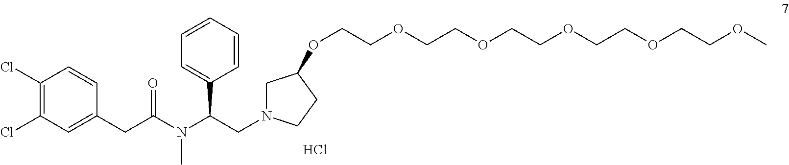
C1(Cl)=C(Cl)C=C(CC(N(C(CN2CC(OCCOCCOCCOCCOCCOC)CC2)C2=CC=CC=C2)C)=O)C=C1.Cl
